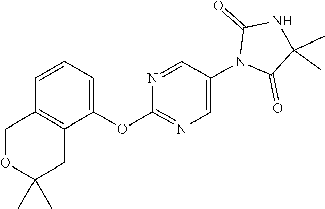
O(C1=NC=C(N2C(=O)C(C)(C)NC2=O)C=N1)C1=CC=CC2=C1CC(C)(C)OC2
